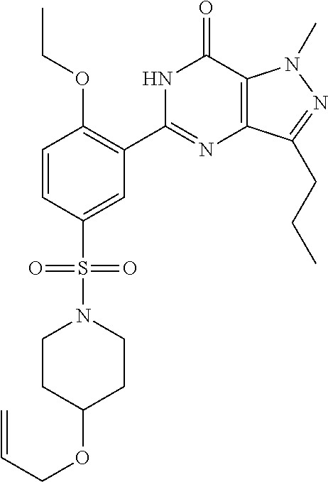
C1(S(=O)(=O)N2CCC(OCC=C)CC2)=CC(C2=NC3=C(C(=O)N2)N(C)N=C3CCC)=C(OCC)C=C1
